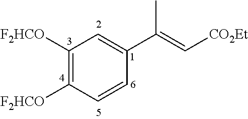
[F2HCO]C1=C([F2HCO])C=C(C(=C[CO2Et])C)C=C1
